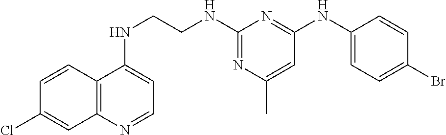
C12=C(N=CC=C1NCCNC1=NC(C)=CC(NC3=CC=C(Br)C=C3)=N1)C=C(Cl)C=C2
